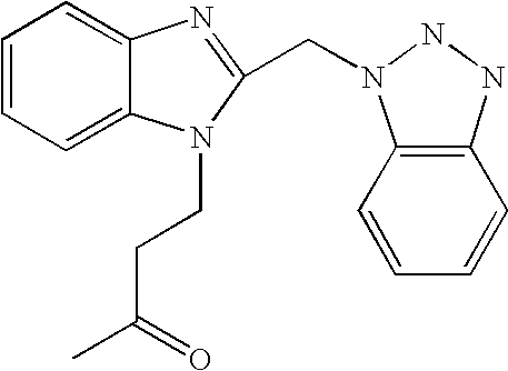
C1=CC=C2C(=C1)N=C(CN1C3=C(NN1)C=CC=C3)N2CCC(C)=O
